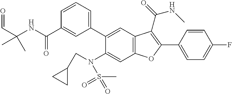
C1=CC=C(C2=CC3=C(C=C2N(CC2CC2)S(C)(=O)=O)OC(C2=CC=C(F)C=C2)=C3C(=O)NC)C=C1C(NC(C=O)(C)C)=O
